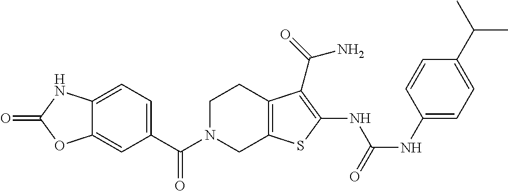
C1(C(N2CC3=C(CC2)C(C(N)=O)=C(NC(=O)NC2=CC=C(C(C)C)C=C2)S3)=O)=CC=C2C(=C1)OC(=O)N2
